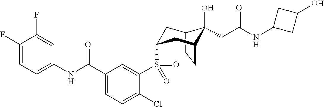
C12CCC(CC(S(C3=CC(C(NC4=CC=C(F)C(F)=C4)=O)=CC=C3Cl)(=O)=O)C1)C2(O)CC(NC1CC(O)C1)=O
